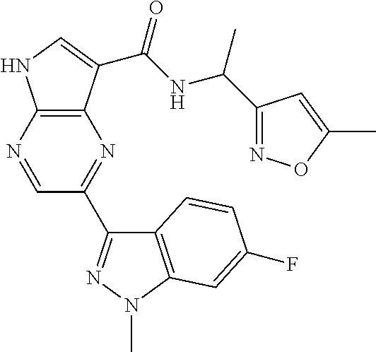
C12=C(N=CC(C3=NN(C)C4=C3C=CC(F)=C4)=N1)NC=C2C(NC(C)C1=NOC(C)=C1)=O
